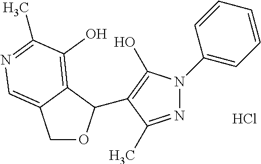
C1OC(C2=C(O)N(C3=CC=CC=C3)N=C2C)C2=C(O)C(C)=NC=C12.Cl
